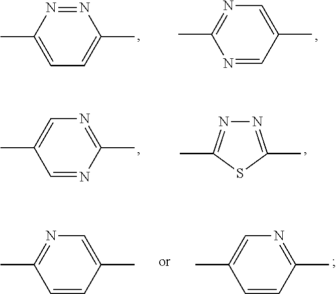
N1=NC(C)=CC=C1C.N1=CC(C)=CN=C1C.C1=NC(C)=NC=C1C.N1=C(C)SC(C)=N1.C1=CC(C)=NC=C1C.C1=CC(C)=CN=C1C
